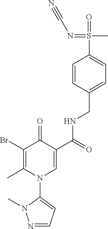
C1=CC(CNC(C2=CN(C3=CC=NN3C)C(C)=C(Br)C2=O)=O)=CC=C1S(=O)(C)=NC#N
